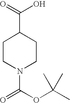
C1CN(C(OC(C)(C)C)=O)CCC1C(=O)O
